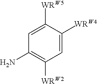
C1=C([WRW5])C([WRW4])=CC([WRW2])=C1N
